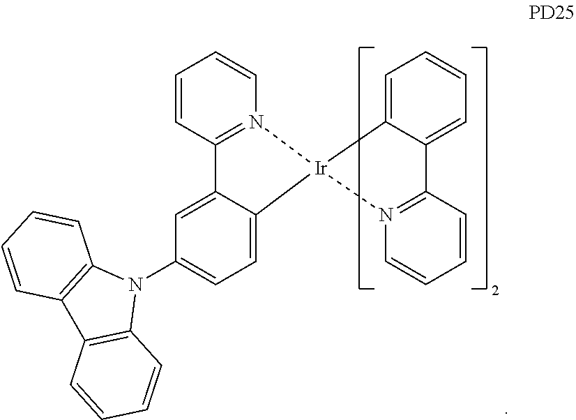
C1=C2C(=CC(N3C4=C(C5=C3C=CC=C5)C=CC=C4)=C1)C1=N(C=CC=C1)[Ir]21C2=CC=CC=C2C2=N1C=CC=C2
